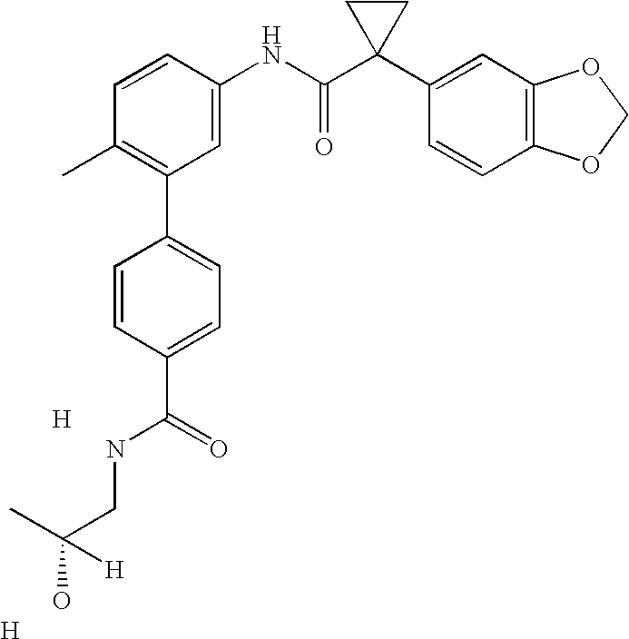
C1=CC(NC(C2(C3=CC4=C(C=C3)OCO4)CC2)=O)=CC(C2=CC=C(C(=O)NCC(C)(O)[H])C=C2)=C1C.[H].[H]
